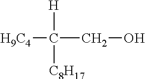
C(O)C([H])([C8H17])[H9C4]
